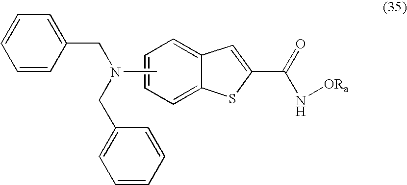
C1=C2C(=CC=C1)C=C(C(=O)N[ORa])S2.C1=CC=C(CN(CC2=CC=CC=C2)C)C=C1
